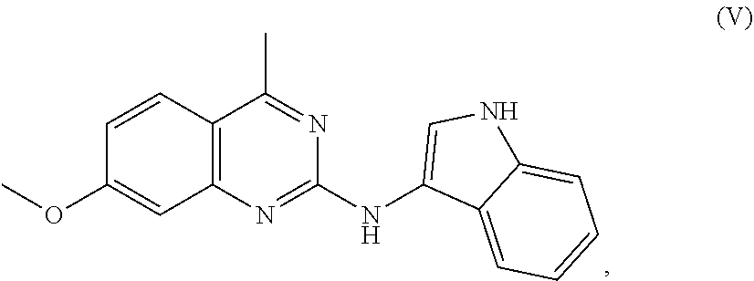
C12=C(N=C(NC3=CNC4=CC=CC=C34)N=C1C)C=C(OC)C=C2
